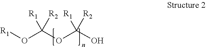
[R1]OC(OC([R1])([R2])O)([R1])[R2]
